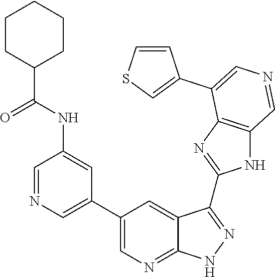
C1=NC=C(C2=CN=C3C(=C2)C(C2=NC4=C(N2)C=NC=C4C2=CSC=C2)=NN3)C=C1NC(=O)C1CCCCC1
